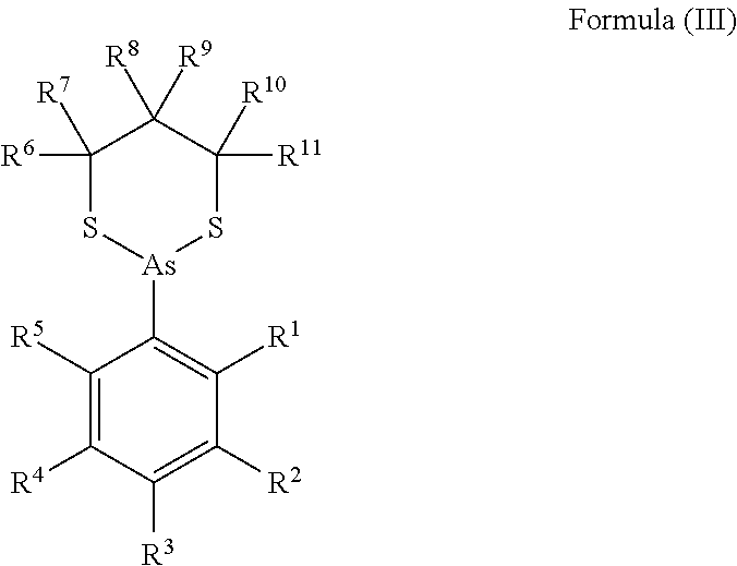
C1([R5])=C([R4])C([R3])=C([R2])C([R1])=C1[As]1SC([R11])([R10])C([R8])([R9])C([R7])([R6])S1
